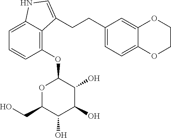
C1=C2C(=C(OC3OC(CO)C(O)C(O)C3O)C=C1)C(CCC1=CC=C3C(=C1)OCCO3)=CN2
